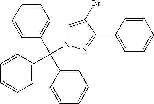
C1=C(Br)C(C2=CC=CC=C2)=NN1C(C1=CC=CC=C1)(C1=CC=CC=C1)C1=CC=CC=C1
